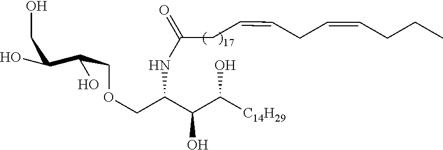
O(CC(C(C([C14H29])O)O)NC(=O)CC=CCC=CCCC)CC(C(CO)O)O
